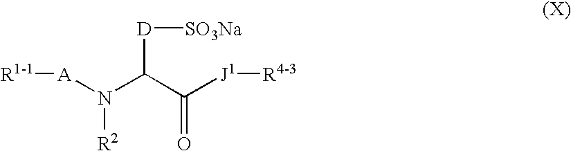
[R1-1][A]N(C(C([J1][R4-3])=O)[D][SO3Na])[R2]
